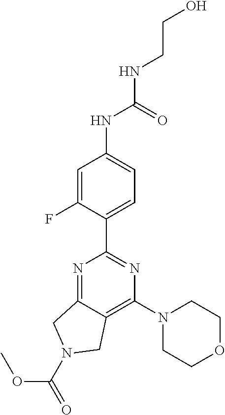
C1(C2=NC(N3CCOCC3)=C3C(=N2)CN(C(=O)OC)C3)=CC=C(NC(NCCO)=O)C=C1F
